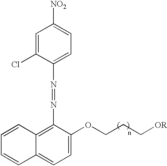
C1=CC2=C(N=NC3=CC=C([NO2])C=C3Cl)C(OCCC[OR])=CC=C2C=C1
